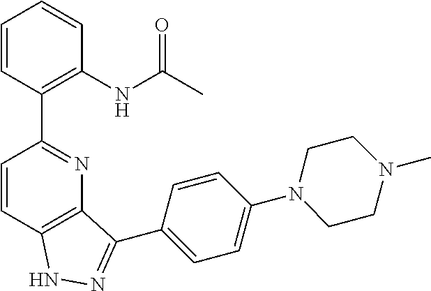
C1=CC(C2=NC3=C(C=C2)NN=C3C2=CC=C(N3CCN(C)CC3)C=C2)=C(NC(C)=O)C=C1
